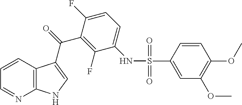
C1=CC2=C(N=C1)NC=C2C(C1=C(F)C(NS(C2=CC(OC)=C(OC)C=C2)(=O)=O)=CC=C1F)=O
